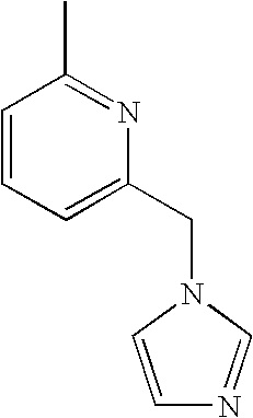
C1=CC=C(CN2C=CN=C2)N=C1C
